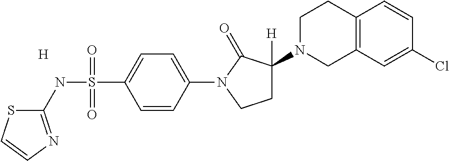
C1=CC(N2CCC(N3CCC4=C(C3)C=C(Cl)C=C4)([H])C2=O)=CC=C1S(NC1=NC=CS1)(=O)=O.[H]
